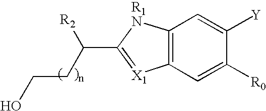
C12=C(C=C([R0])C([Y])=C1)[X1]=C(C([R2])CCO)[R1N]2
